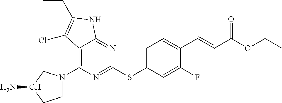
C12=C(N3CCC(N)C3)N=C(SC3=CC=C(C=CC(OCC)=O)C(F)=C3)N=C1NC(CC)=C2Cl
